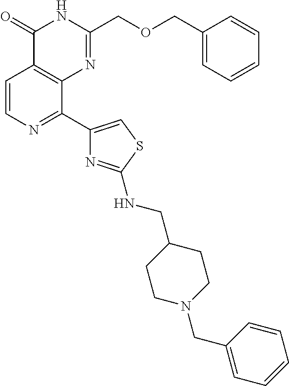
C1=CN=C(C2=CSC(NCC3CCN(CC4=CC=CC=C4)CC3)=N2)C2=C1C(=O)NC(COCC1=CC=CC=C1)=N2
